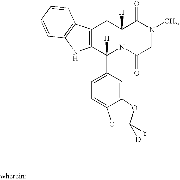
C1([H])(C2=CC=C3OC([D])([Y])OC3=C2)N2C([H])(CC3=C1NC1=C3C=CC=C1)C(=O)N(C)CC2=O
